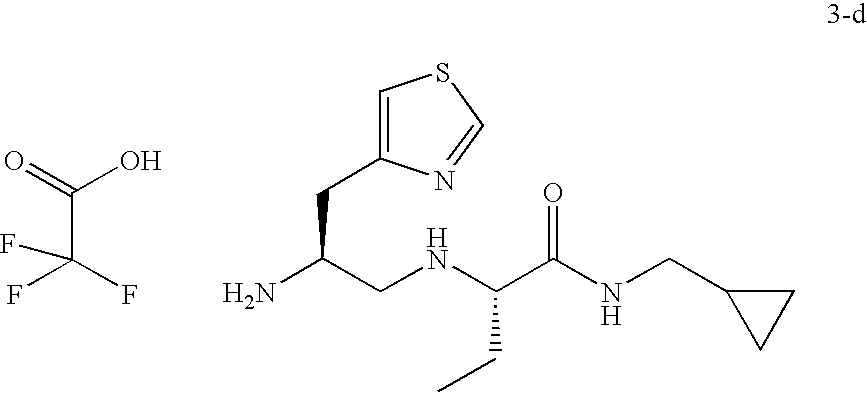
C1=C(CC(N)CNC(C(NCC2CC2)=O)CC)N=CS1.C(C(F)(F)F)(=O)O
